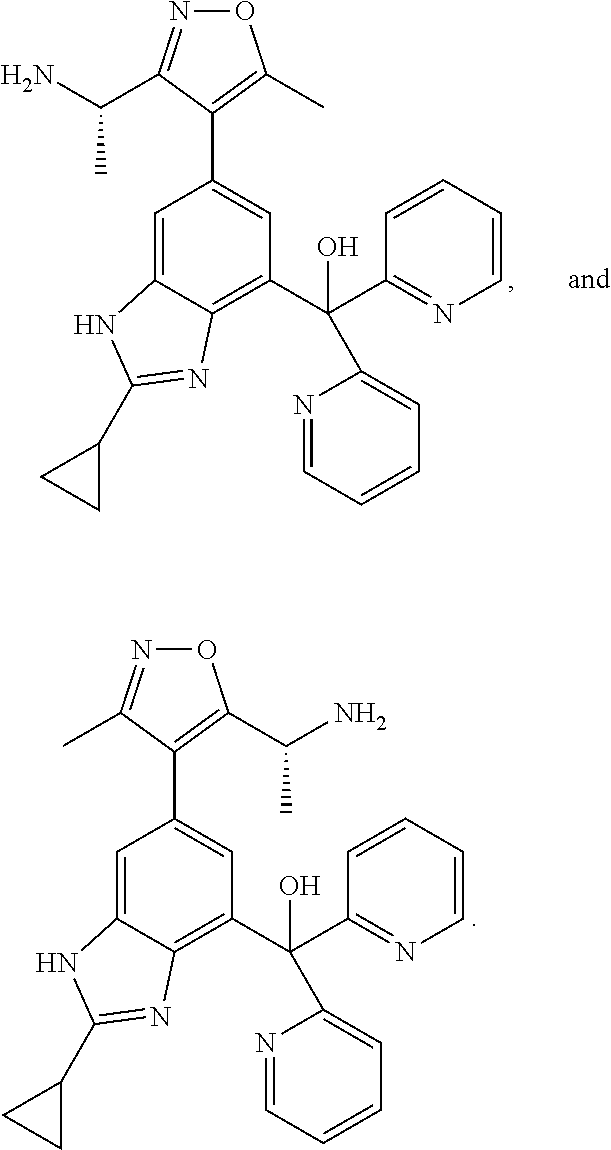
C1=C2C(=C(C(C3=NC=CC=C3)(O)C3=CC=CC=N3)C=C1C1=C(C(C)N)ON=C1C)N=C(C1CC1)N2.C1=C2C(=C(C(C3=NC=CC=C3)(O)C3=CC=CC=N3)C=C1C1=C(C)ON=C1C(C)N)N=C(C1CC1)N2
